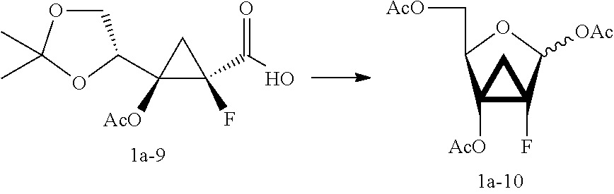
C1OC(C)(C)OC1C1([AcO])C(C(O)=O)(F)C1.C12([AcO])C(F)(C([OAc])OC1C[AcO])C2
